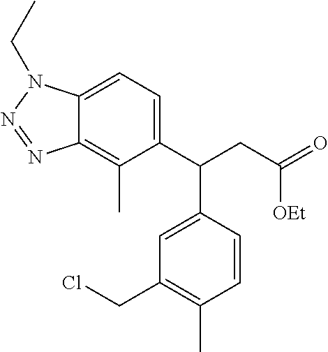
C12=CC=C(C(CC(=O)[OEt])C3=CC(CCl)=C(C)C=C3)C(C)=C1N=NN2CC
